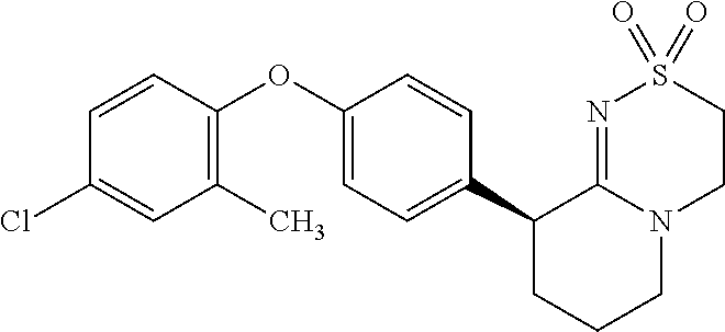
C1(C2CCCN3C2=NS(=O)(=O)CC3)=CC=C(OC2=C(C)C=C(Cl)C=C2)C=C1
